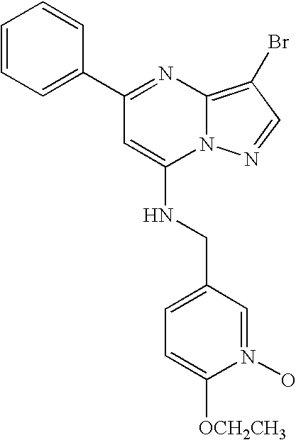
C1=CC=C(C2=NC3=C(Br)C=NN3C(NCC3=CC=C([OCH2CH3])N(O)=C3)=C2)C=C1
